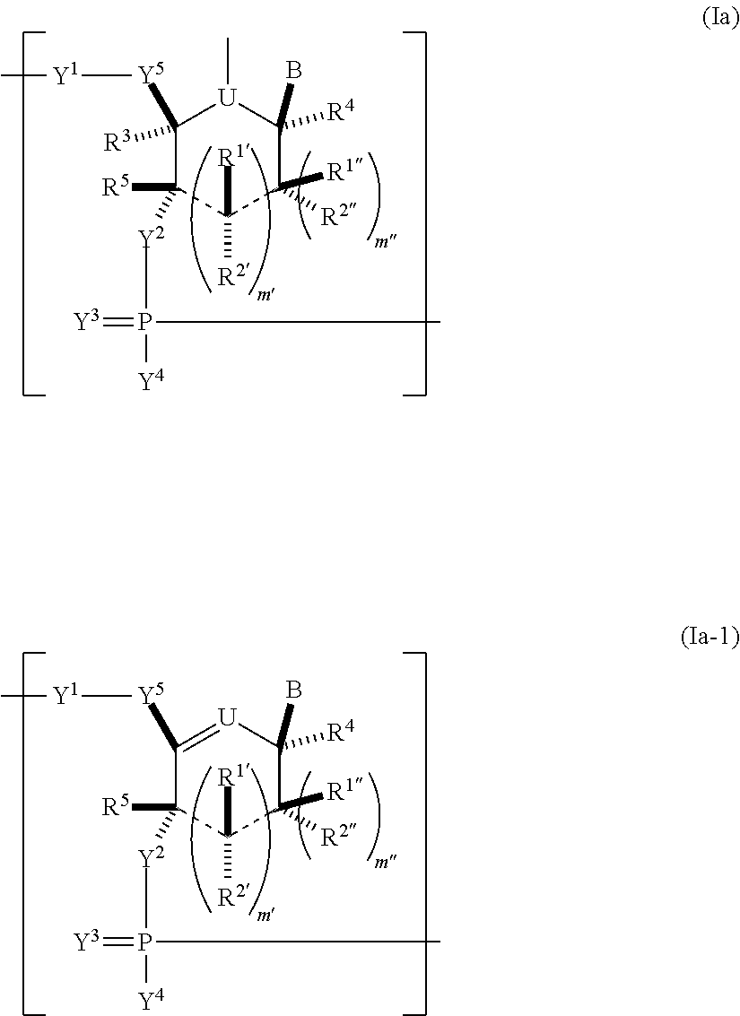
C1([R3])([Y5][Y1]C)C([R5])([Y2]P(=[Y3])(C)[Y4])C([R1])([R2])C([R1])([R2])C([R4])(B)[U]1C.C1([Y5][Y1]C)=[U]C([R4])(B)C([R1])([R2])C([R1])([R2])C1([R5])[Y2]P(=[Y3])(C)[Y4]
